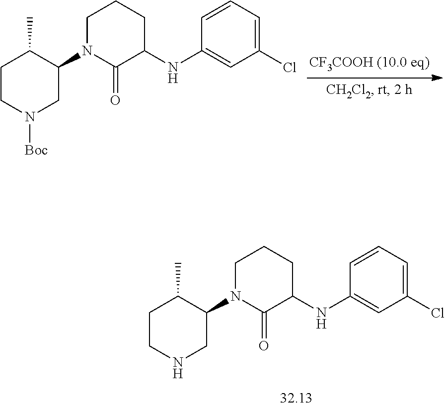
C1(N2C(=O)C(NC3=CC(Cl)=CC=C3)CCC2)C(C)CCNC1.C1(N2C(=O)C(NC3=CC(Cl)=CC=C3)CCC2)C(C)CCN([Boc])C1
